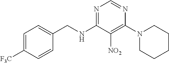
N1=C(NCC2=CC=C([F3C])C=C2)C([NO2])=C(N2CCCCC2)N=C1
